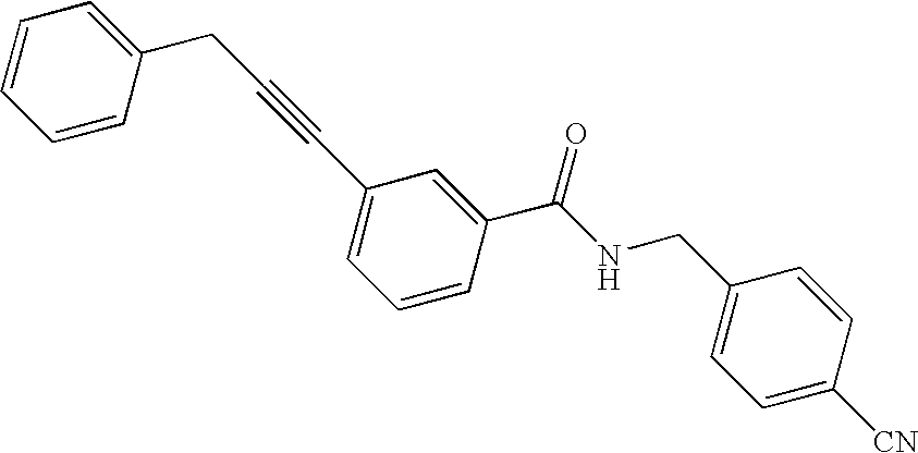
C1(CC#CC2=CC=CC(C(NCC3=CC=C([CN])C=C3)=O)=C2)=CC=CC=C1
